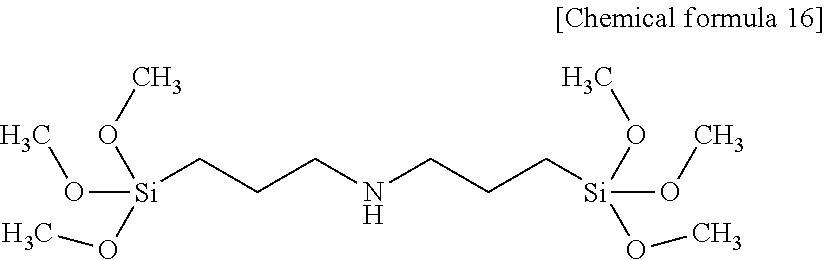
C([Si](OC)(OC)OC)CCNCCC[Si](OC)(OC)OC
